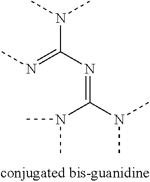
N(C(N=C(N(C)C)N(C)C)=NC)(C)C
